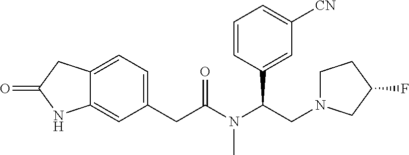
C1(CC(N(C(CN2CCC(F)C2)C2=CC([CN])=CC=C2)C)=O)=CC=C2C(=C1)NC(=O)C2
